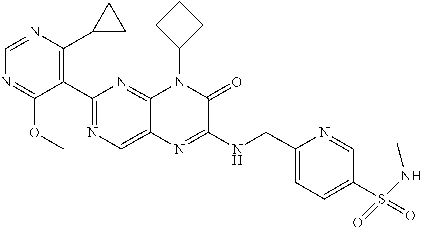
C1=NC(C2CC2)=C(C2=NC=C3C(=N2)N(C2CCC2)C(=O)C(NCC2=CC=C(S(=O)(NC)=O)C=N2)=N3)C(OC)=N1
